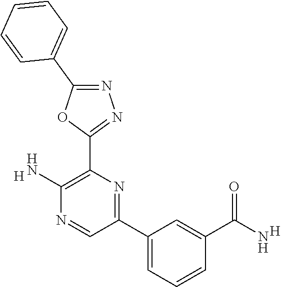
[H].C1(N)=C(C2=NN=C(C3=CC=CC=C3)O2)N=C(C2=CC=CC(C(N)=O)=C2)C=N1.[H]
